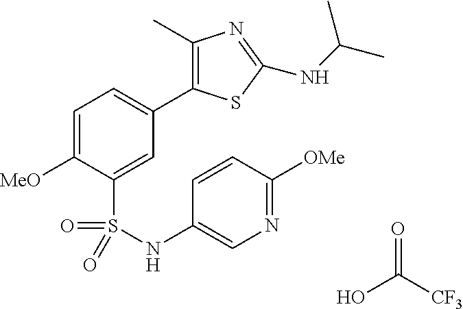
C1=C([MeO])C(S(=O)(=O)NC2=CN=C([OMe])C=C2)=CC(C2=C(C)N=C(NC(C)C)S2)=C1.OC([CF3])=O
